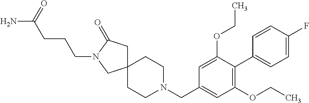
C12(CC(=O)N(CCCC(N)=O)C1)CCN(CC1=CC(OCC)=C(C3=CC=C(F)C=C3)C(OCC)=C1)CC2
